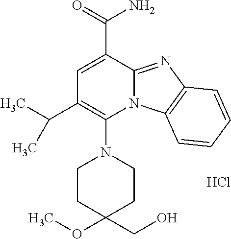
Cl.C1=C(C(=O)N)C2=NC3=C(N2C(N2CCC(OC)(CO)CC2)=C1C(C)C)C=CC=C3
